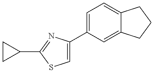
C1=C(C2=CC=C3C(=C2)CCC3)N=C(C2CC2)S1
